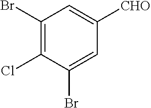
C1(Br)=C(Cl)C(Br)=CC([CHO])=C1
